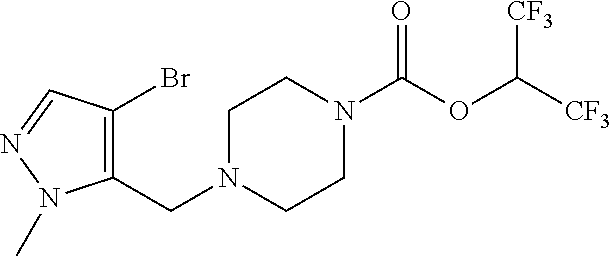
C1N(CC2=C(Br)C=NN2C)CCN(C(OC([CF3])[CF3])=O)C1
